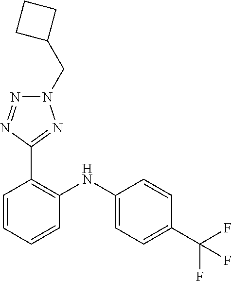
C1=CC(C(F)(F)F)=CC=C1NC1=C(C2=NN(CC3CCC3)N=N2)C=CC=C1
